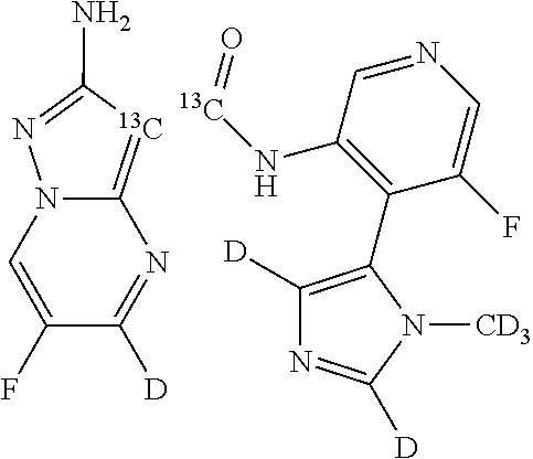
C12=[13C]C(N)=NN1C=C(F)C([D])=N2.[13C](NC1=C(C2=C([D])N=C([D])N2[CD3])C(F)=CN=C1)=O
